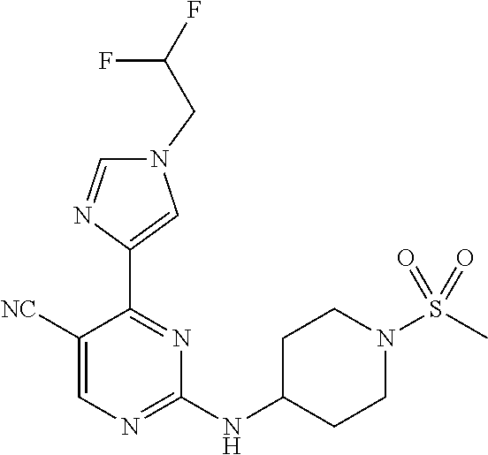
N1(CC(F)F)C=NC(C2=NC(NC3CCN(S(C)(=O)=O)CC3)=NC=C2[NC])=C1
